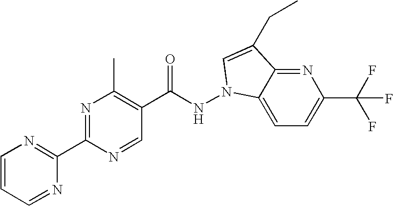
N1=C2C(=CC=C1C(F)(F)F)N(NC(C1=C(C)N=C(C3=NC=CC=N3)N=C1)=O)C=C2CC
